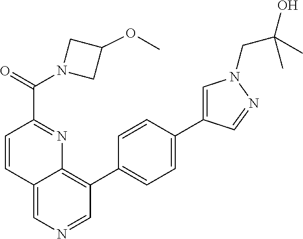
C12=CN=CC(C3=CC=C(C4=CN(CC(O)(C)C)N=C4)C=C3)=C1N=C(C(N1CC(OC)C1)=O)C=C2
